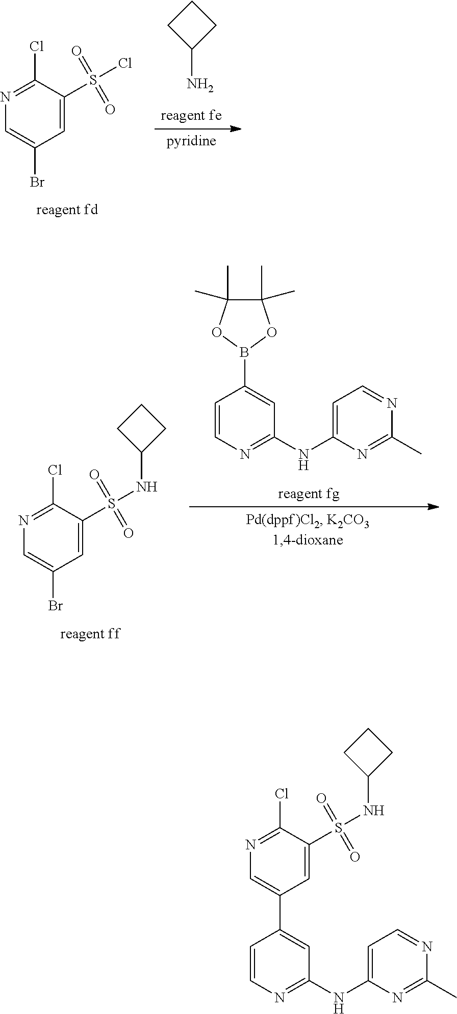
N1=C(Cl)C(S(=O)(=O)Cl)=CC(Br)=C1.C1(N)CCC1.C1=CN=C(NC2=CC=NC(C)=N2)C=C1B1OC(C)(C)C(C)(C)O1.N1=C(Cl)C(S(=O)(=O)NC2CCC2)=CC(Br)=C1.N1=C(Cl)C(S(=O)(=O)NC2CCC2)=CC(C2=CC(NC3=CC=NC(C)=N3)=NC=C2)=C1
